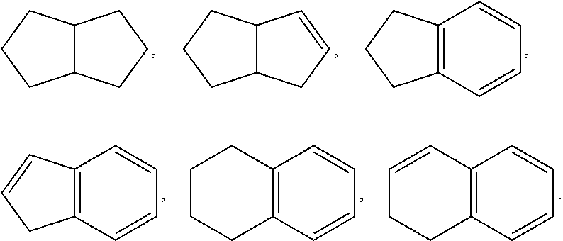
C12C(CCC1)CCC2.C12C(CCC1)C=CC2.C12=C(CCC1)C=CC=C2.C12=C(C=CC=C1)CCCC2.C12=C(C=CC=C1)C=CCC2.C12=C(C=CC=C1)C=CC2
